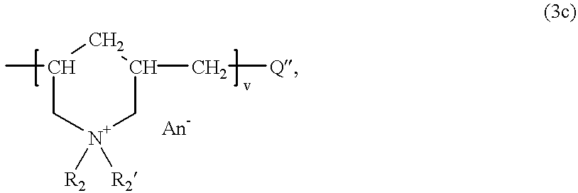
C1(C)C[N+]([R2])([R2])CC(C[Q])C1
